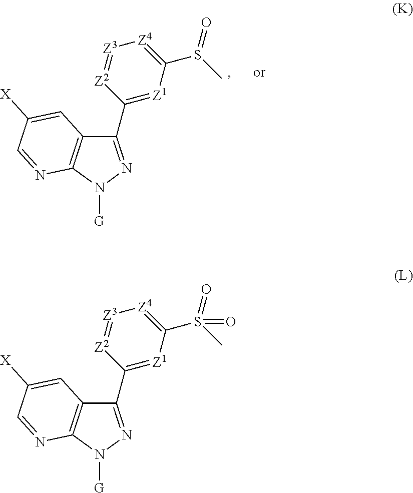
C1(C2=[Z1]C(S(=O)(C)=O)=[Z4][Z3]=[Z2]2)=NN([G])C2=C1C=C([X])C=N2.C1(C2=[Z1]C(S(=O)C)=[Z4][Z3]=[Z2]2)=NN([G])C2=C1C=C([X])C=N2
